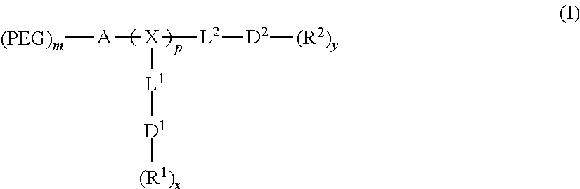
[(PEG)m][A][X]([L2][D2][(R2)y])[L1][D1][(R1)x]
